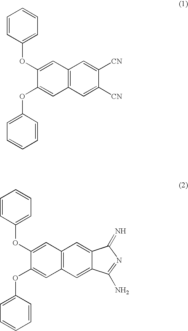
C1=CC(OC2=CC3=C(C=C([CN])C([CN])=C3)C=C2OC2=CC=CC=C2)=CC=C1.C1=CC(OC2=CC3=C(C=C4C(=C3)C(=N)N=C4N)C=C2OC2=CC=CC=C2)=CC=C1
